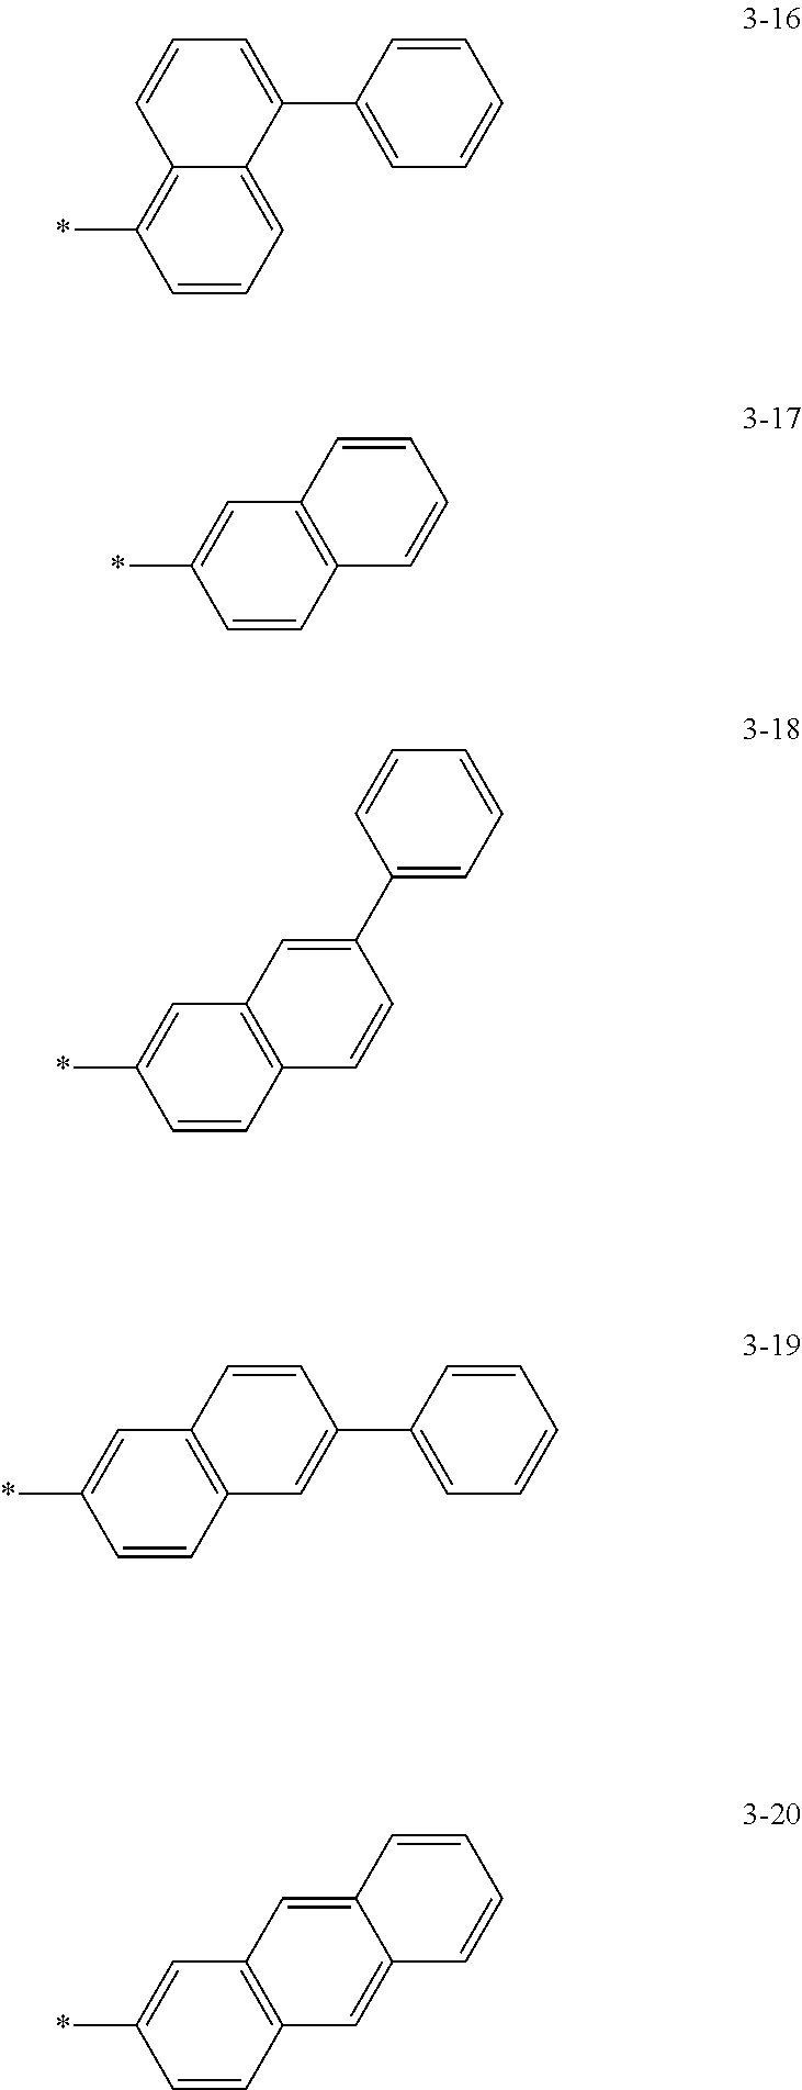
*C1=C2C(=CC=C1)C(C1=CC=CC=C1)=CC=C2.*C1=CC2=C(C=C1)C=CC=C2.*C1=CC2=C(C=C1)C=CC(C1=CC=CC=C1)=C2.*C1=CC2=C(C=C1)C=C(C1=CC=CC=C1)C=C2.*C1=CC2=C(C=C1)C=C1C(=C2)C=CC=C1
